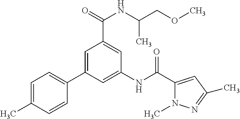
C1=C(C)C=CC(C2=CC(C(=O)NC(COC)C)=CC(NC(C3=CC(C)=NN3C)=O)=C2)=C1
